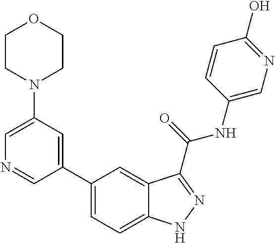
C1(N2CCOCC2)=CN=CC(C2=CC=C3C(=C2)C(C(NC2=CN=C(O)C=C2)=O)=NN3)=C1
